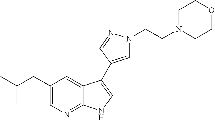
C1=C(CC(C)C)C=C2C(=N1)NC=C2C1=CN(CCN2CCOCC2)N=C1
